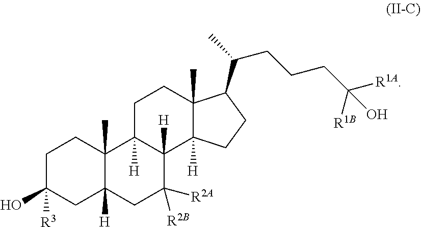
C1C(O)([R3])CC2([H])C(C)(C1)C1([H])C([H])(C([R2B])([R2A])C2)C2([H])C(C)(CC1)C(C(C)CCCC([R1A])([R1B])O)CC2
